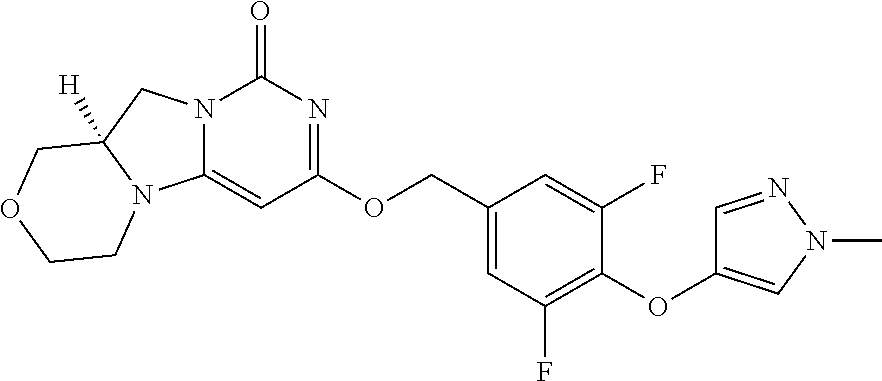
N12C(=CC(OCC3=CC(F)=C(OC4=CN(C)N=C4)C(F)=C3)=NC1=O)N1C([H])(C2)COCC1
